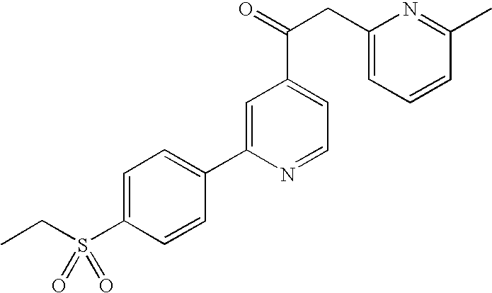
S(CC)(C1=CC=C(C2=CC(C(CC3=CC=CC(C)=N3)=O)=CC=N2)C=C1)(=O)=O
